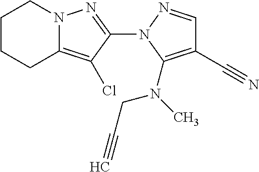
C1CCC2=C(Cl)C(N3C(N(CC#C)C)=C(C#N)C=N3)=NN2C1
